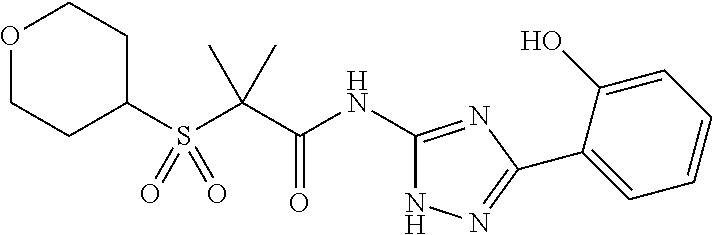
C1(S(C(C(NC2=NC(C3=CC=CC=C3O)=NN2)=O)(C)C)(=O)=O)CCOCC1
